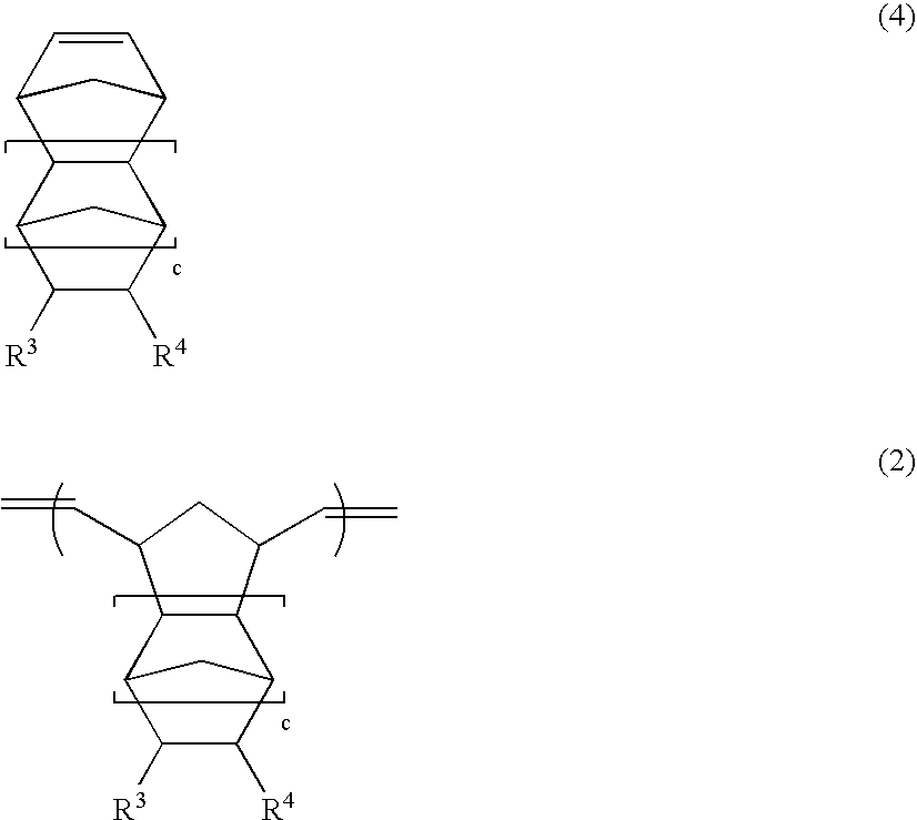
C1=CC2CC1C1C2C2C([R3])C([R4])C1C2.C12C(C3C([R3])C([R4])C1C3)C(C=C)CC2C=C
